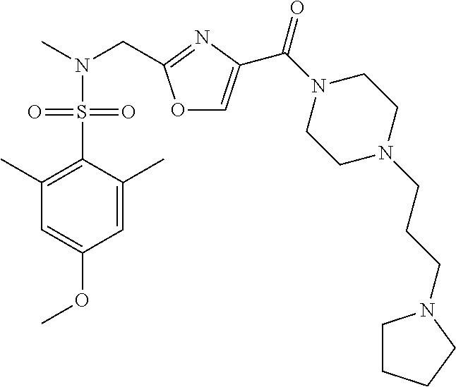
O1C=C(C(N2CCN(CCCN3CCCC3)CC2)=O)N=C1CN(C)S(C1=C(C)C=C(OC)C=C1C)(=O)=O
